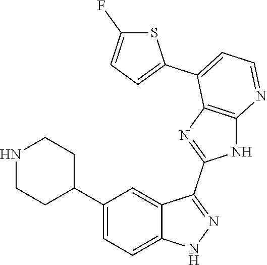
C1(C2=CC=C3C(=C2)C(C2=NC4=C(N2)N=CC=C4C2=CC=C(F)S2)=NN3)CCNCC1
